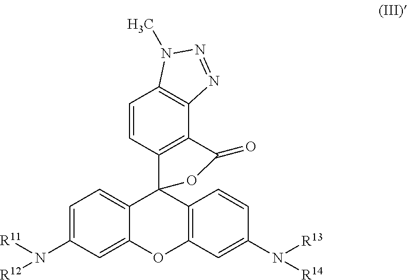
C1=CC2=C(C3=C1N(C)N=N3)C(=O)OC21C2=CC=C(N([R11])[R12])C=C2OC2=C1C=CC(N([R13])[R14])=C2
